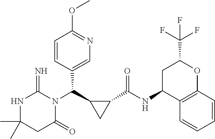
CC1(C)NC(=N)N(C(C2CC2C(NC2C3=C(OC(C(F)(F)F)C2)C=CC=C3)=O)C2=CN=C(OC)C=C2)C(=O)C1
